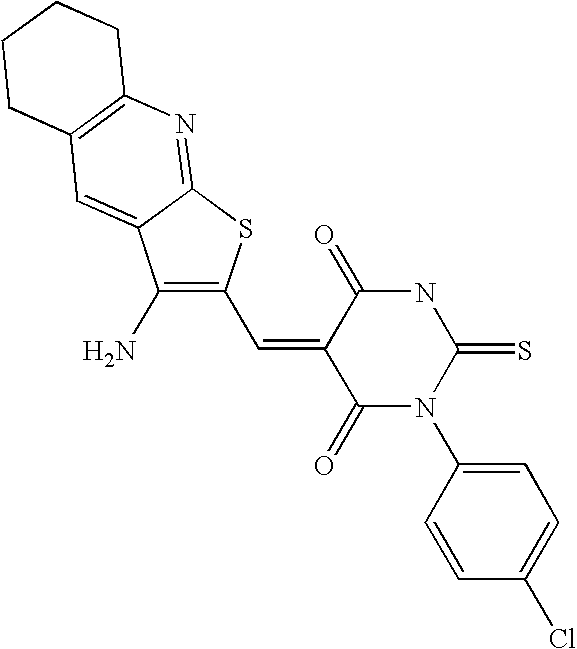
C1(N)=C(C=C2C(=O)N(C3=CC=C(Cl)C=C3)C(=S)NC2=O)SC2=NC3=C(C=C12)CCCC3
